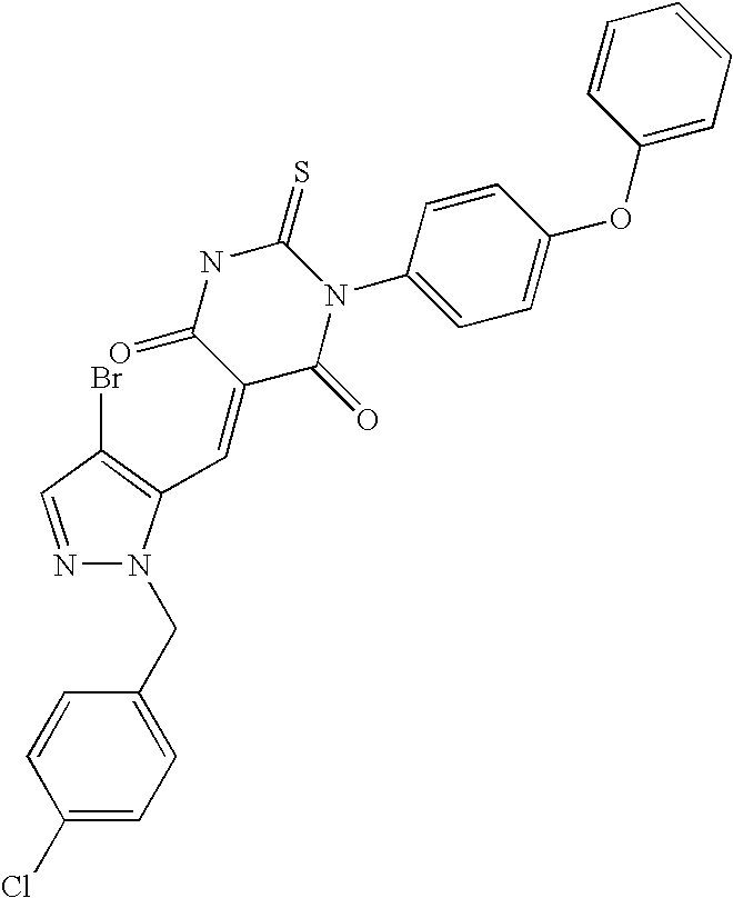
N1=CC(Br)=C(C=C2C(=O)N(C3=CC=C(OC4=CC=CC=C4)C=C3)C(=S)NC2=O)N1CC1=CC=C(Cl)C=C1
